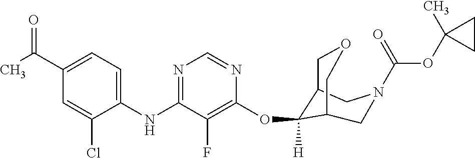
C1(NC2=NC=NC(OC3([H])C4COCC3CN(C(OC3(C)CC3)=O)C4)=C2F)=CC=C(C(C)=O)C=C1Cl
